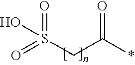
S(CC(*)=O)(=O)(O)=O
